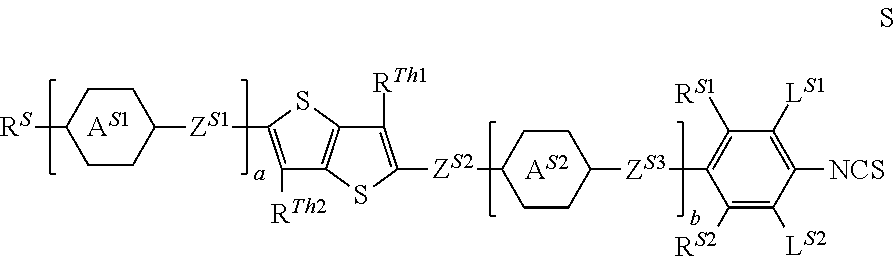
C1([RTh1])=C([ZS2]C2CCC([ZS3]C3=C([RS1])C([LS1])=C([NCS])C([LS2])=C3[RS2])CC2)SC2=C1SC([ZS1]C1CCC([RS])CC1)=C2[RTh2]
